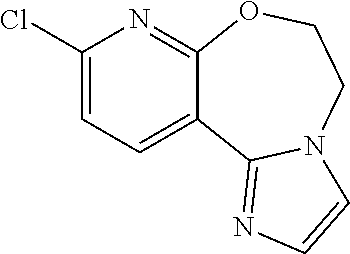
C1(Cl)=CC=C2C(=N1)OCCN1C2=NC=C1
